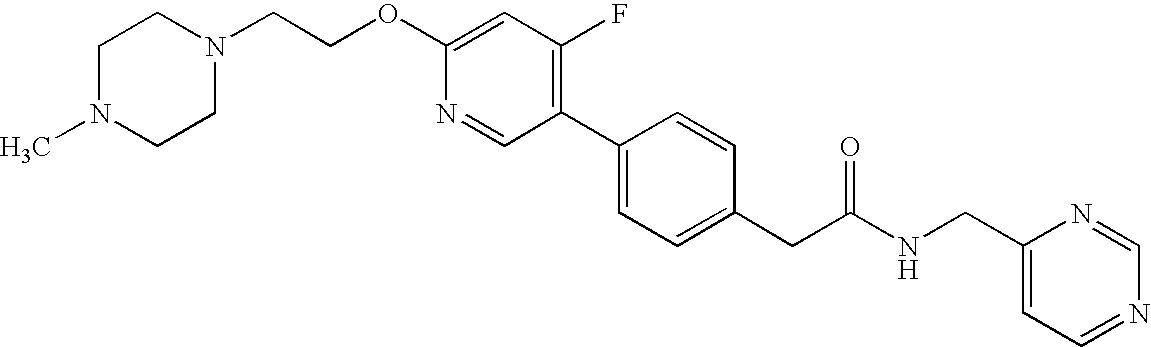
N1=CC(C2=CC=C(CC(NCC3=CC=NC=N3)=O)C=C2)=C(F)C=C1OCCN1CCN(C)CC1
